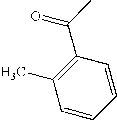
C1(C)=C(C(C)=O)C=CC=C1
